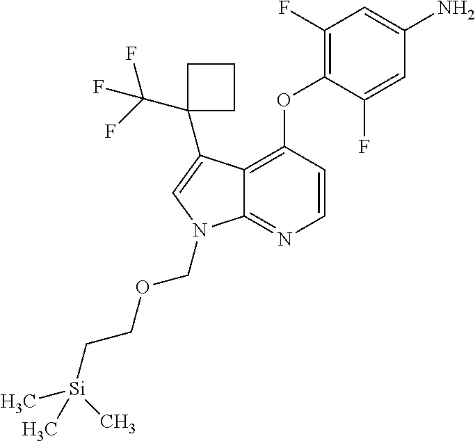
C12=C(OC3=C(F)C=C(N)C=C3F)C=CN=C1N(COCC[Si](C)(C)C)C=C2C1(C(F)(F)F)CCC1
